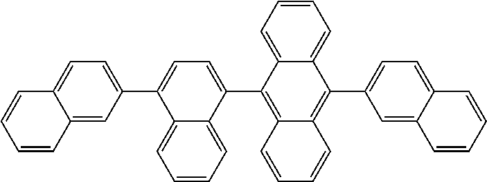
C12=C(C3=CC=C(C4=CC=C5C(=C4)C=CC=C5)C4=CC=CC=C34)C3=CC=CC=C3C(C3=CC=C4C(=C3)C=CC=C4)=C1C=CC=C2
